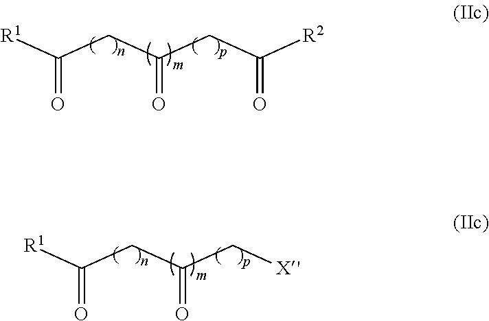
[R1]C(CC(CC([R2])=O)=O)=O.[R1]C(CC(C[X])=O)=O
